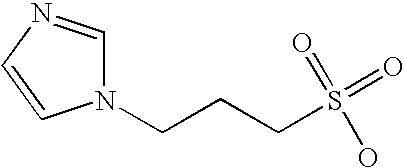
N1(CCCS(=O)(O)=O)C=NC=C1
